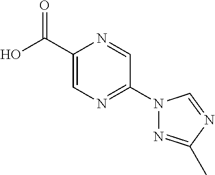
OC(=O)C1=CN=C(N2N=C(C)N=C2)C=N1
